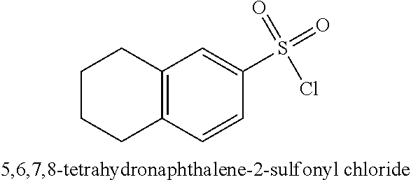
C12=C(C=CC(S(=O)(=O)Cl)=C1)CCCC2
